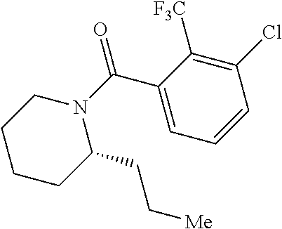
[F3C]C1=C(Cl)C=CC=C1C(N1C(CC[Me])CCCC1)=O
